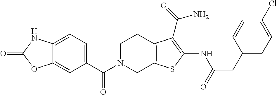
C1(C(N2CC3=C(CC2)C(C(N)=O)=C(NC(=O)CC2=CC=C(Cl)C=C2)S3)=O)=CC=C2C(=C1)OC(=O)N2
